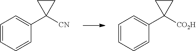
C1=CC=CC(C2([CN])CC2)=C1.C1=CC=CC(C2([CO2H])CC2)=C1
